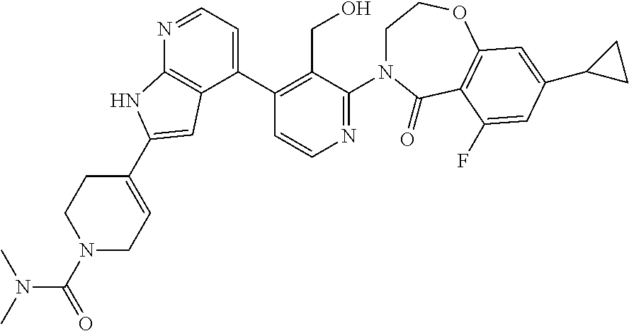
N1(C(=O)N(C)C)CC=C(C2=CC3=C(N=CC=C3C3=C(CO)C(N4CCOC5=C(C4=O)C(F)=CC(C4CC4)=C5)=NC=C3)N2)CC1
